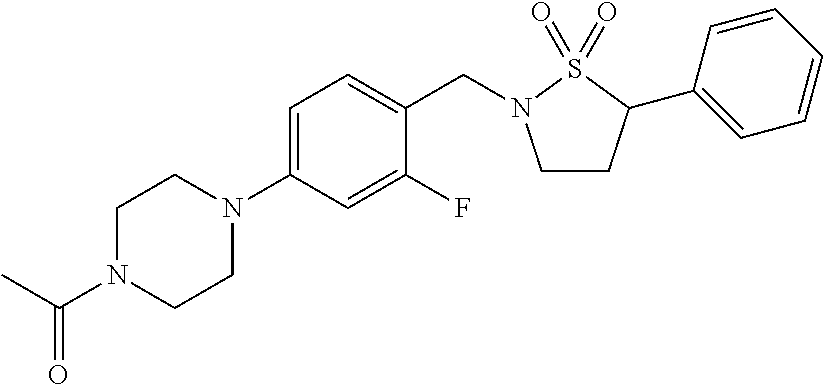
C(N1CCN(C2=CC=C(CN3CCC(C4=CC=CC=C4)S3(=O)=O)C(F)=C2)CC1)(C)=O
